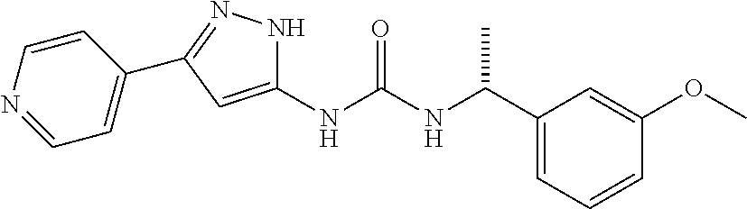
C1(NC(NC(C2=CC=CC(OC)=C2)C)=O)=CC(C2=CC=NC=C2)=NN1
